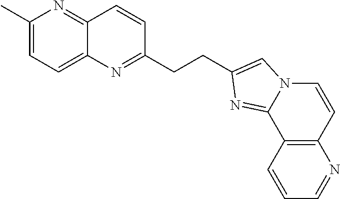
C1(C)=CC=C2C(=N1)C=CC(CCC1=CN3C=CC4=C(C=CC=N4)C3=N1)=N2
